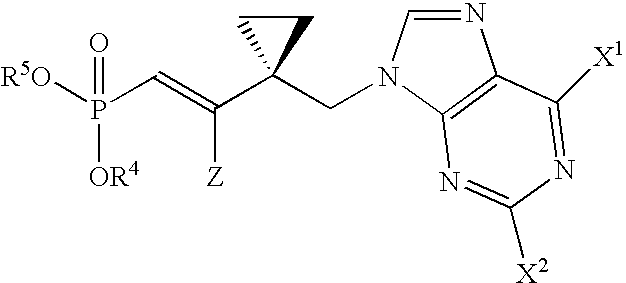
[R5O]P(C=C(C1(CN2C=NC3=C2N=C([X2])N=C3[X1])CC1)[Z])([OR4])=O
